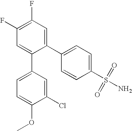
FC1=C(F)C=C(C2=CC=C(S(=O)(=O)N)C=C2)C(C2=CC=C(OC)C(Cl)=C2)=C1
